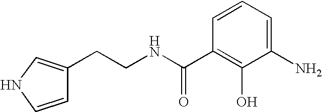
C1=C(CCNC(C2=C(O)C(N)=CC=C2)=O)C=CN1
